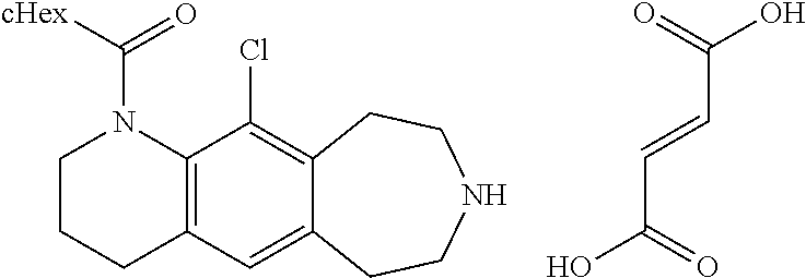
C1CCC2=C(N1C([cHex])=O)C(Cl)=C1C(=C2)CCNCC1.O=C(O)C=CC(O)=O
